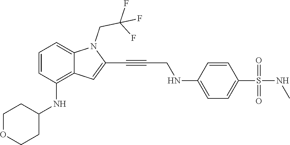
C1=C(NCC#CC2=CC3=C(NC4CCOCC4)C=CC=C3N2CC(F)(F)F)C=CC(S(NC)(=O)=O)=C1
